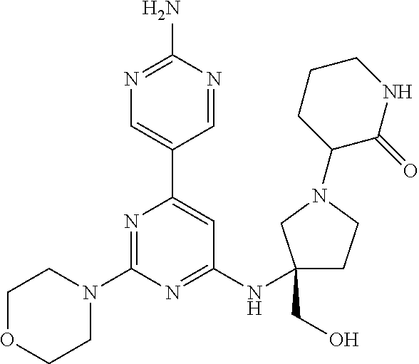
N1=C(N)N=CC(C2=CC(NC3(CO)CCN(C4C(=O)NCCC4)C3)=NC(N3CCOCC3)=N2)=C1
